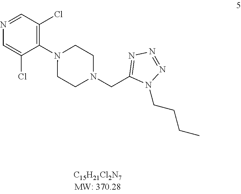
N1=CC(Cl)=C(N2CCN(CC3=NN=NN3CCCC)CC2)C(Cl)=C1
